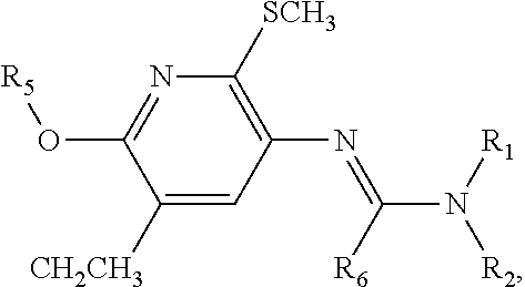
C1([CH2CH3])=CC(N=C(N([R1])[R2])[R6])=C([SCH3])N=C1O[R5]
